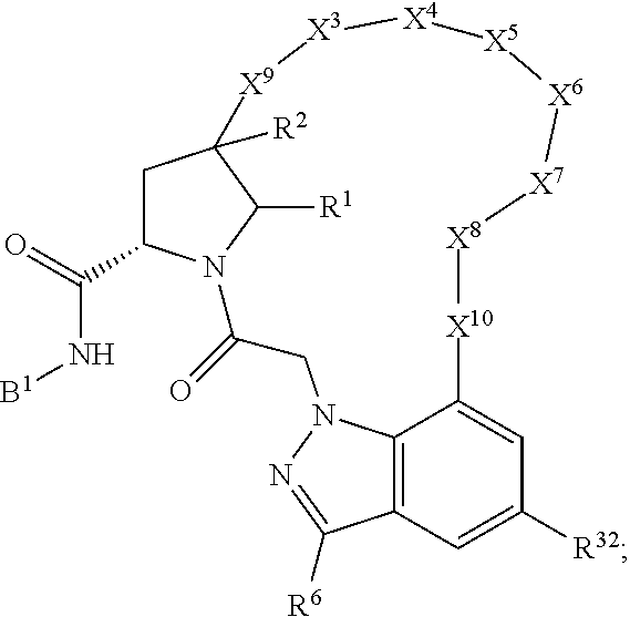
C12=C3C=C([R32])C=C1[X10][X8][X7][X6][X5][X4][X3][X9]C1([R2])CC(C(=O)N[B1])N(C(=O)CN2N=C3[R6])C1[R1]
